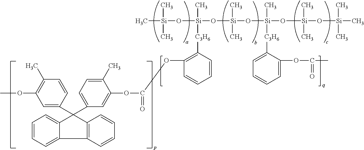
C[Si](O[Si](C)([C3H6]C1=C(OC(OC2=CC(C3(C4=CC(OC)=C(C)C=C4)C4=C(C5=CC=CC=C35)C=CC=C4)=CC=C2C)=O)C=CC=C1)O[Si](C)(C)O[Si](C)([C3H6]C1=CC=CC=C1OC(=O)C)O[Si](O[Si](C)(C)C)(C)C)(C)C
